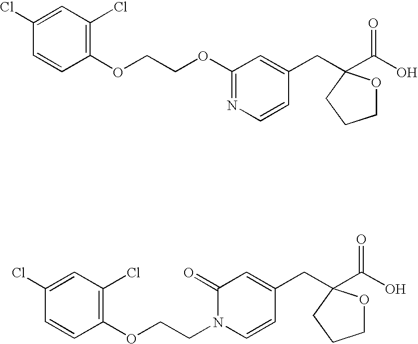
C1=C(Cl)C=CC(OCCOC2=NC=CC(CC3(C(O)=O)OCCC3)=C2)=C1Cl.C1=C(Cl)C=CC(OCCN2C=CC(CC3(C(O)=O)OCCC3)=CC2=O)=C1Cl
